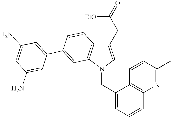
C(N1C=C(CC(=O)[EtO])C2=C1C=C(C1=CC(N)=CC(N)=C1)C=C2)C1=CC=CC2=C1C=CC(C)=N2
